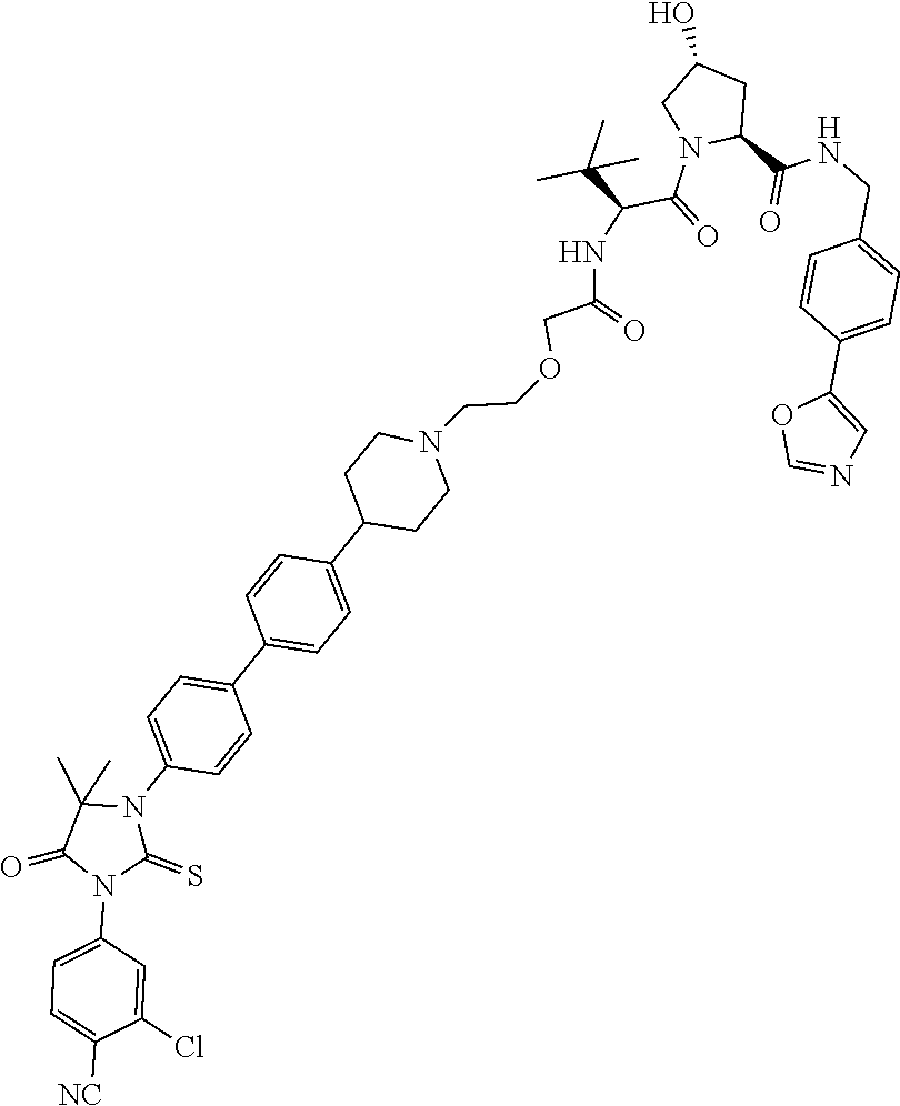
C(C)(C)(C)C(C(=O)N1C(C(NCC2=CC=C(C3=CN=CO3)C=C2)=O)CC(O)C1)NC(=O)COCCN1CCC(C2=CC=C(C3=CC=C(N4C(=S)N(C5=CC=C([NC])C(Cl)=C5)C(=O)C4(C)C)C=C3)C=C2)CC1
